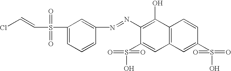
C(S(=O)(C1=CC=CC(N=NC2=C(O)C3=C(C=C2S(=O)(=O)O)C=C(S(O)(=O)=O)C=C3)=C1)=O)=CCl
